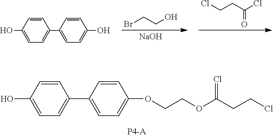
BrCCO.[NaOH].ClCCC(Cl)=O.C1=CC(O)=CC=C1C1=CC=C(O)C=C1.C1=CC(O)=CC=C1C1=CC=C(OCCOC(CCCl)=Cl)C=C1
